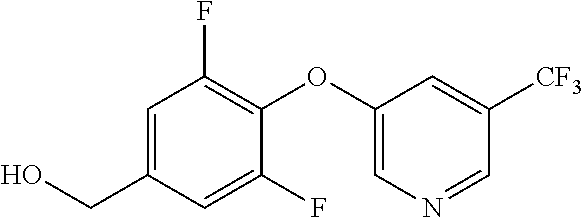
C1(OC2=CN=CC([CF3])=C2)=C(F)C=C(CO)C=C1F
